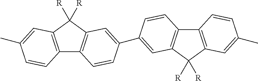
C12=C(C([R])([R])C3=C1C=CC(C1=CC4=C(C5=C(C4([R])[R])C=C(C)C=C5)C=C1)=C3)C=C(C)C=C2
